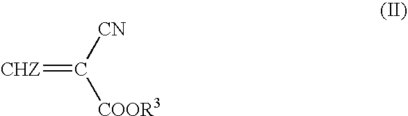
[CHZ]=C([CN])[COOR3]
